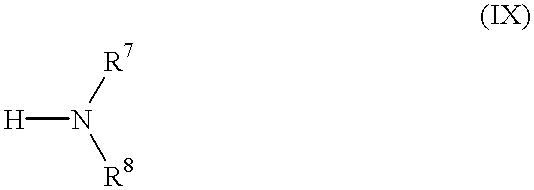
[H]N([R8])[R7]
